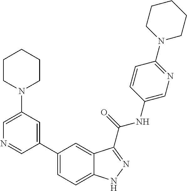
C1(N2CCCCC2)=CN=CC(C2=CC=C3C(=C2)C(C(NC2=CN=C(N4CCCCC4)C=C2)=O)=NN3)=C1
